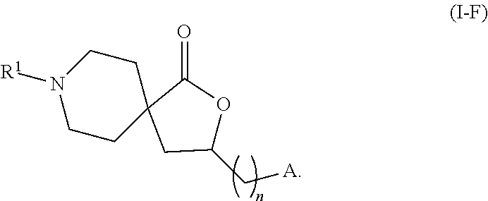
C1(C[A])OC(=O)C2(C1)CCN([R1])CC2
